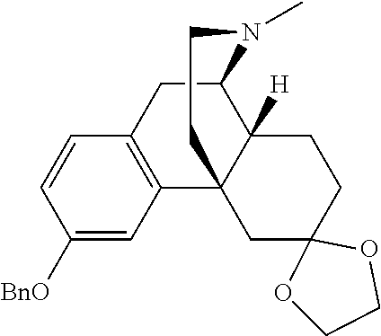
C1([BnO])=CC2=C(C=C1)CC1C3([H])C2(CC2(CC3)OCCO2)CCN1C
